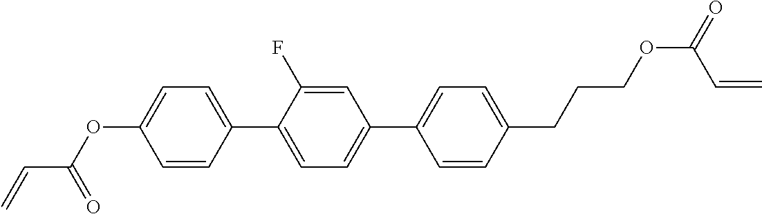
C(=C)C(OC1=CC=C(C2=CC=C(C3=CC=C(CCCOC(=O)C=C)C=C3)C=C2F)C=C1)=O
